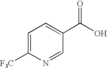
C1=C([F3C])N=CC(C(O)=O)=C1
